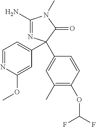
C1(N)=NC(C2=CC=NC(OC)=C2)(C2=CC(C)=C(OC(F)F)C=C2)C(=O)N1C
